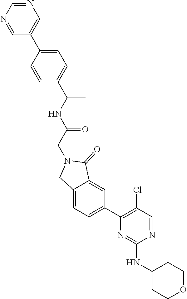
C1=C(C2=CN=CN=C2)C=CC(C(NC(=O)CN2CC3=CC=C(C4=C(Cl)C=NC(NC5CCOCC5)=N4)C=C3C2=O)C)=C1
